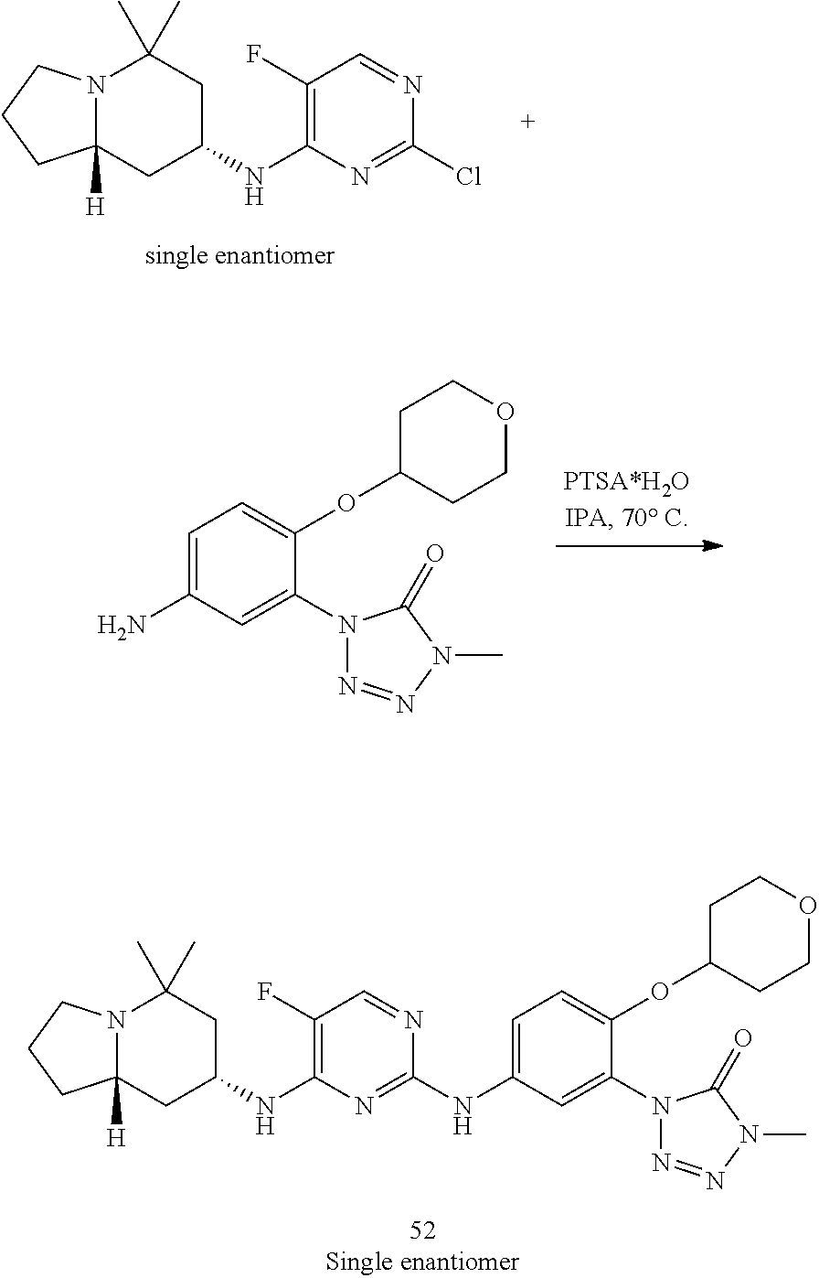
N12C([H])(CC(NC3=C(F)C=NC(Cl)=N3)CC1(C)C)CCC2.C1=C(N)C=C(N2N=NN(C)C2=O)C(OC2CCOCC2)=C1.N12C([H])(CC(NC3=C(F)C=NC(NC4=CC=C(OC5CCOCC5)C(N5N=NN(C)C5=O)=C4)=N3)CC1(C)C)CCC2
